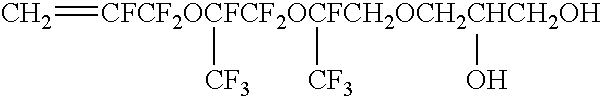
C=[CFCF2OCFCF2OCFCH2OCH2CHCH2OH]([CF3])([CF3])O
